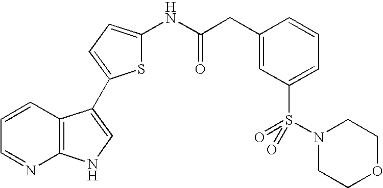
C1=CC2=C(N=C1)NC=C2C1=CC=C(NC(CC2=CC(S(N3CCOCC3)(=O)=O)=CC=C2)=O)S1
